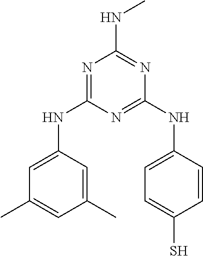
N1=C(NC2=CC(C)=CC(C)=C2)N=C(NC2=CC=C(S)C=C2)N=C1NC
